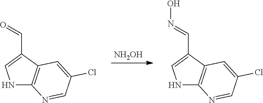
[NH2OH].N1C2=C(C(C=O)=C1)C=C(Cl)C=N2.N1C2=C(C(C=NO)=C1)C=C(Cl)C=N2
